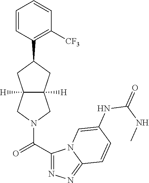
C1=CC(C2CC3([H])C([H])(C2)CN(C(=O)C2=NN=C4N2C=C(NC(NC)=O)C=C4)C3)=C([CF3])C=C1
